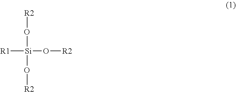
[R1][Si](O[R2])(O[R2])O[R2]
